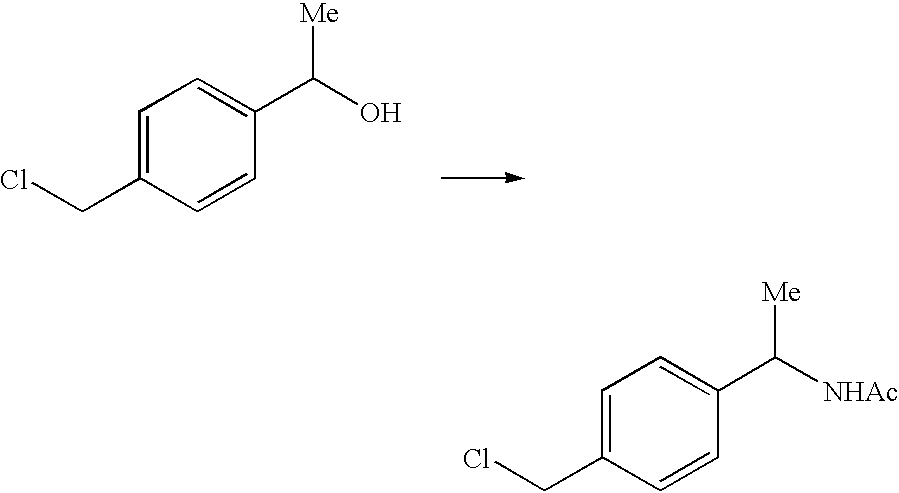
C1=C(CCl)C=CC(C(O)[Me])=C1.C1=C(CCl)C=CC(C([NHAc])[Me])=C1
